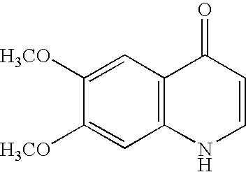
C12=C(C=C([H3CO])C([H3CO])=C1)C(=O)C=CN2
